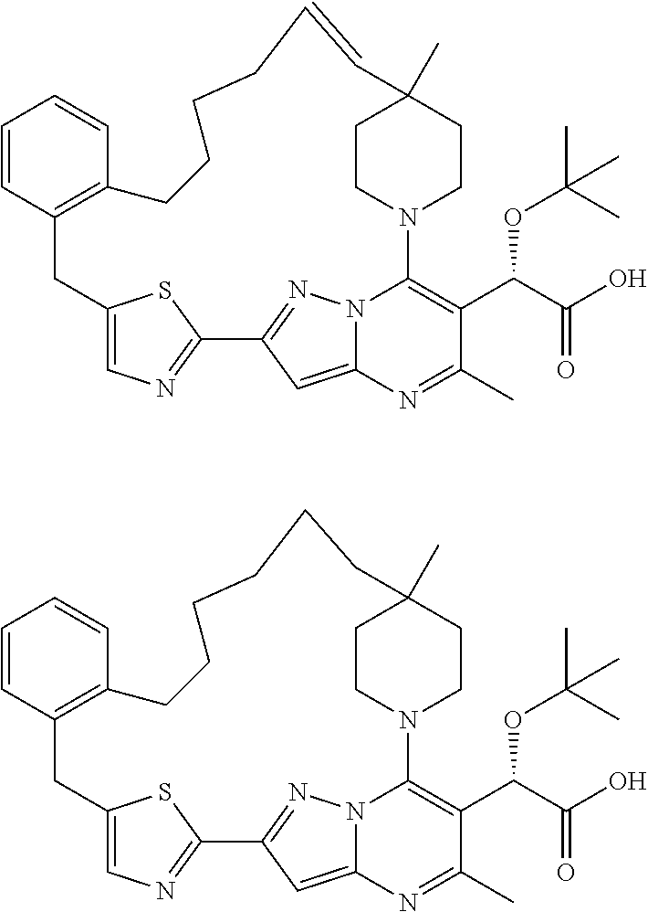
C1=CC2=C(C=C1)CCCCC=CC1(C)CCN(C3=C(C(C(O)=O)OC(C)(C)C)C(C)=NC4=CC(=NN43)C3=NC=C(C2)S3)CC1.C1=CC2=C(C=C1)CCCCCCC1(C)CCN(C3=C(C(C(O)=O)OC(C)(C)C)C(C)=NC4=CC(=NN43)C3=NC=C(C2)S3)CC1
